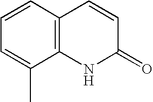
C1=CC2=C(C(C)=C1)NC(=O)C=C2
